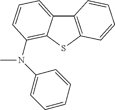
N(C1=CC=CC=C1)(C)C1=C2C(=CC=C1)C1=C(S2)C=CC=C1
